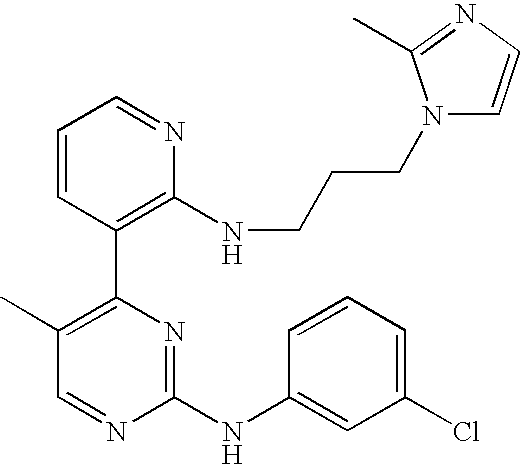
C1=CC(C2=C(C)C=NC(NC3=CC(Cl)=CC=C3)=N2)=C(NCCCN2C=CN=C2C)N=C1
